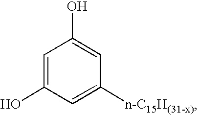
OC1=CC([n-C15H(31-x)])=CC(O)=C1
